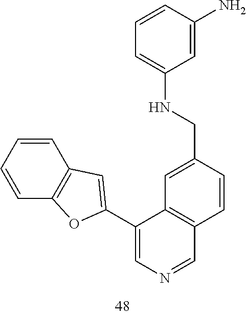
C1=CC=CC2=C1C=C(C1=CN=CC3=C1C=C(CNC1=CC=CC(N)=C1)C=C3)O2
